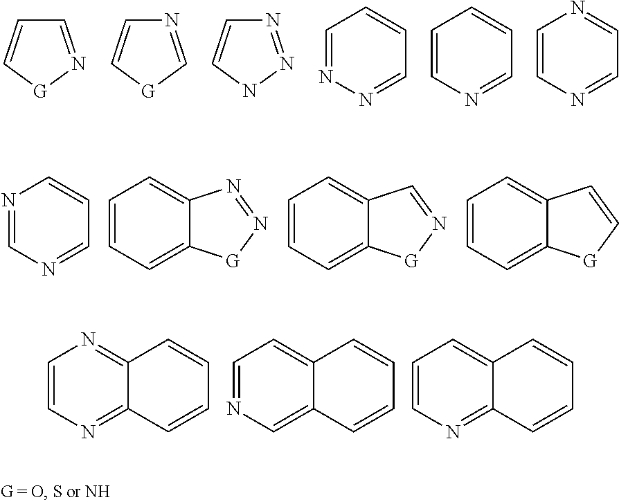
C1=N[G]C=C1.N1=C[G]C=C1.N1=NNC=C1.C1=NN=CC=C1.C1=CN=CC=C1.C1=CN=CC=N1.N1=CN=CC=C1.C1=CC=C2C(=C1)N=N[G]2.C1=CC=C2C(=C1)C=N[G]2.C1=CC=C2C(=C1)C=C[G]2.C1=CN=C2C(=N1)C=CC=C2.C1=NC=C2C(=C1)C=CC=C2.C1=CN=C2C(=C1)C=CC=C2
